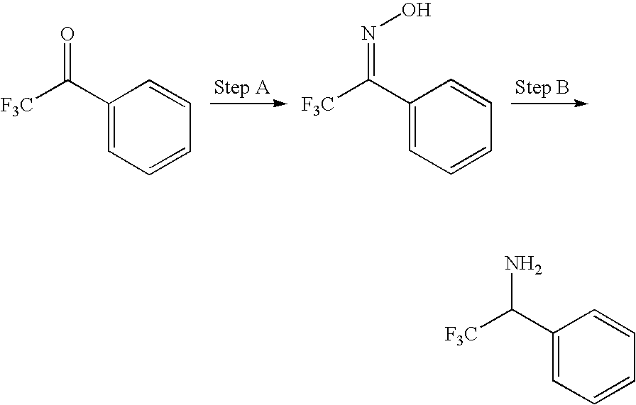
C1(C([F3C])=O)=CC=CC=C1.C1(C([F3C])=NO)=CC=CC=C1.C1(C(N)[F3C])=CC=CC=C1
